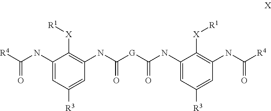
[R4]C(NC1=CC([R3])=CC(NC([G]C(NC2=CC([R3])=CC(NC([R4])=O)=C2[X][R1])=O)=O)=C1[X][R1])=O
